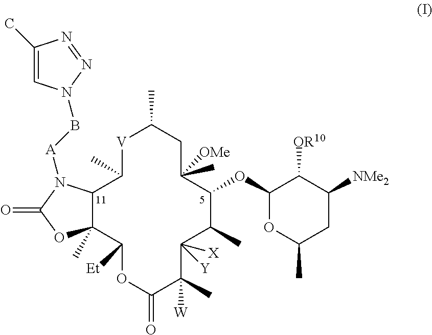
[V]1C(C)CC(C)([OMe])C(OC2OC(C)CC([NMe2])C2[OR10])C(C)C([X])([Y])C(C)([W])C(=O)OC([Et])C2(C)C(C1C)N([A]BN1C=C(C)N=N1)C(=O)O2
